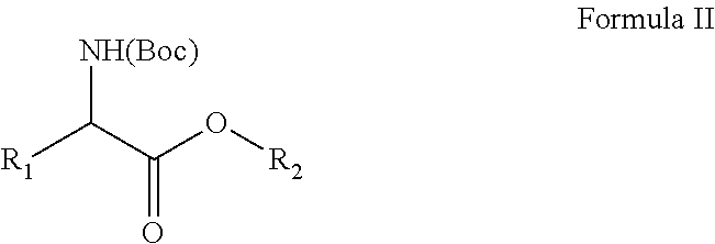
[NH(Boc)]C(C(O[R2])=O)[R1]
